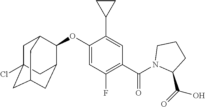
C1C2(Cl)CC3CC(C(OC4=CC(F)=C(C(N5C(C(=O)O)CCC5)=O)C=C4C4CC4)C1C3)C2
